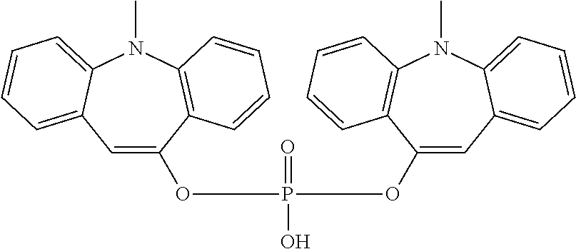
C1=C(OP(O)(=O)OC2=CC3=CC=CC=C3N(C)C3=C2C=CC=C3)C2=C(N(C)C3=CC=CC=C13)C=CC=C2
